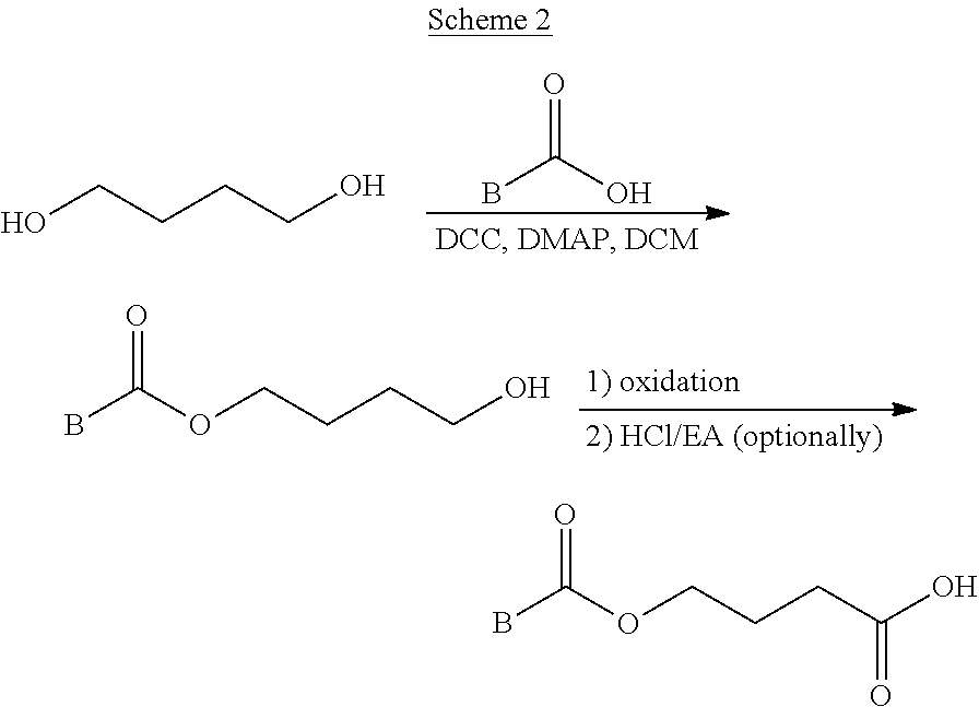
OCCCCO.BC(O)=O.O(CCCCO)C(B)=O.O(CCCC(O)=O)C(B)=O
